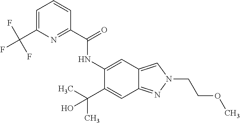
C1(NC(C2=NC(C(F)(F)F)=CC=C2)=O)=CC2=CN(CCOC)N=C2C=C1C(C)(C)O
